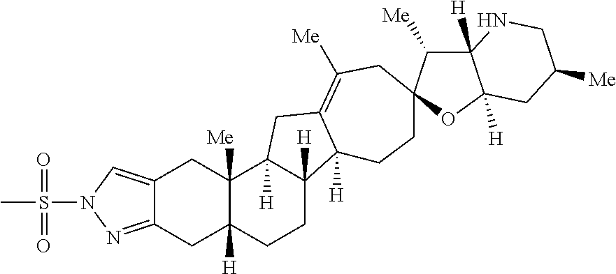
C12=NN(S(C)(=O)=O)C=C1CC1([Me])C([H])(C2)CCC2([H])C1([H])CC1=C([Me])CC3(CCC21[H])C([Me])C1([H])C([H])(O3)CC([Me])CN1
